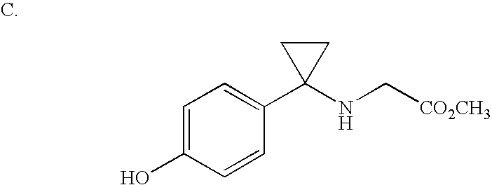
C1=C(O)C=CC(C2(NC[CO2CH3])CC2)=C1
